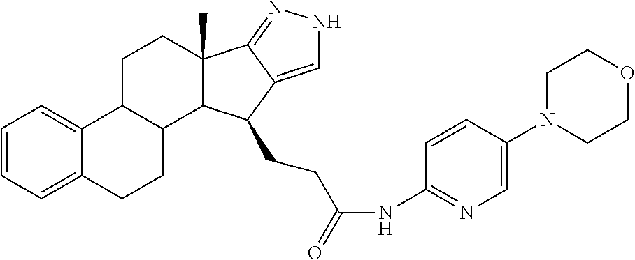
C1=CC=C2C(=C1)C1C(CC2)C2C(C)(CC1)C1=NNC=C1C2CCC(NC1=NC=C(N2CCOCC2)C=C1)=O
